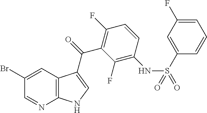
C12=C(C=C(Br)C=N1)C(C(=O)C1=C(F)C=CC(NS(C3=CC(F)=CC=C3)(=O)=O)=C1F)=CN2
